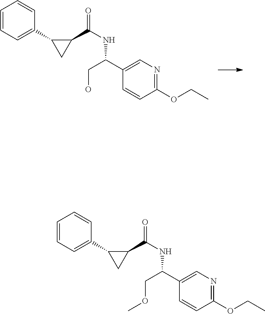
C1=CC=C(C2CC2C(=O)NC(C2=CN=C(OCC)C=C2)CO)C=C1.C1(C(COC)NC(C2C(C3=CC=CC=C3)C2)=O)=CN=C(OCC)C=C1
